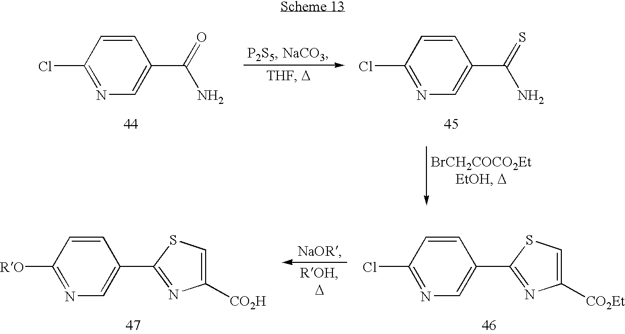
C1=CC(Cl)=NC=C1C(N)=O.C1=CC(Cl)=NC=C1C(N)=S.C1=CC([RO])=NC=C1C1=NC([CO2H])=CS1.C1=CC(Cl)=NC=C1C1=NC([CO2Et])=CS1
